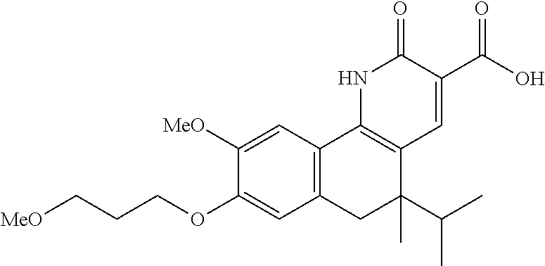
C12=C(C=C([MeO])C(OCCC[MeO])=C1)C1=C(C(C(C)C)(C)C2)C=C(C(=O)O)C(=O)N1
